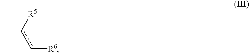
Cc([R5])c[R6]
